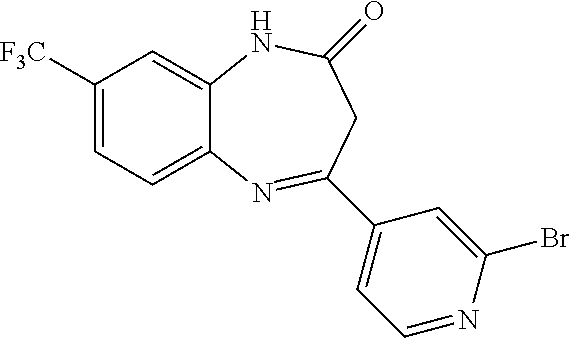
C1([F3C])=CC=C2C(=C1)NC(=O)CC(C1=CC=NC(Br)=C1)=N2
